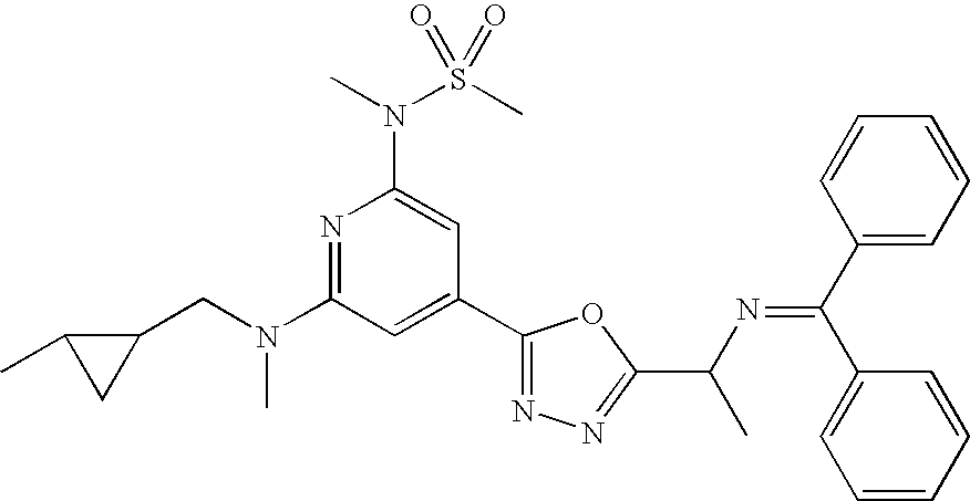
N1=C(N(CC2C(C)C2)C)C=C(C2=NN=C(C(N=C(C3=CC=CC=C3)C3=CC=CC=C3)C)O2)C=C1N(S(C)(=O)=O)C
